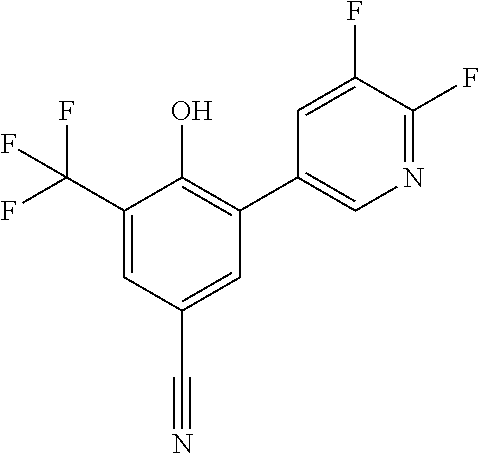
C1=C(C(F)(F)F)C(O)=C(C2=CN=C(F)C(F)=C2)C=C1C#N
